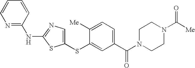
C1(SC2=CC(C(N3CCN(C([Me])=O)CC3)=O)=CC=C2[Me])=CN=C(NC2=NC=CC=C2)S1
